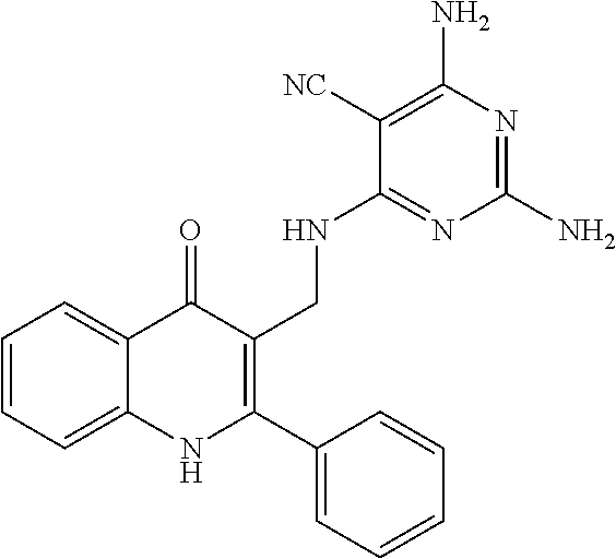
C1=CC=C2C(=C1)C(=O)C(CNC1=NC(N)=NC(N)=C1[NC])=C(C1=CC=CC=C1)N2
